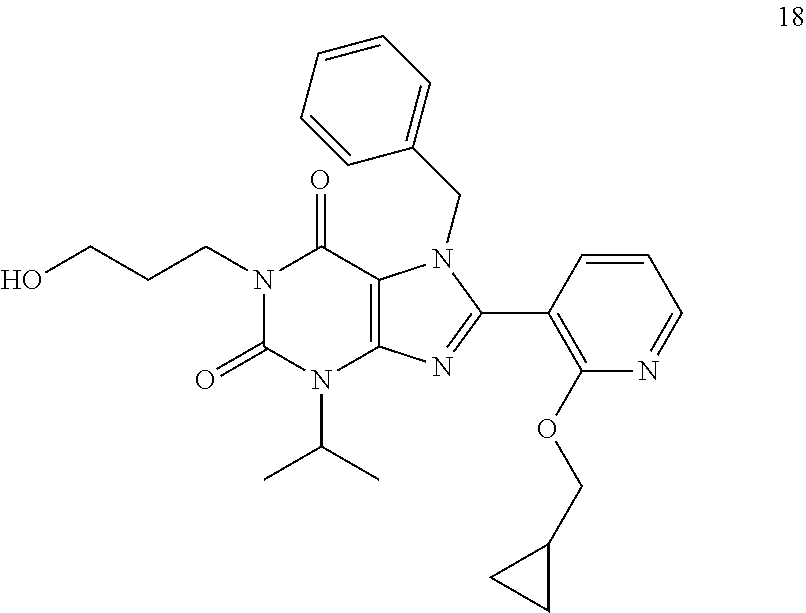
N1(CCCO)C(=O)N(C(C)C)C2=C(C1=O)N(CC1=CC=CC=C1)C(C1=C(OCC3CC3)N=CC=C1)=N2
